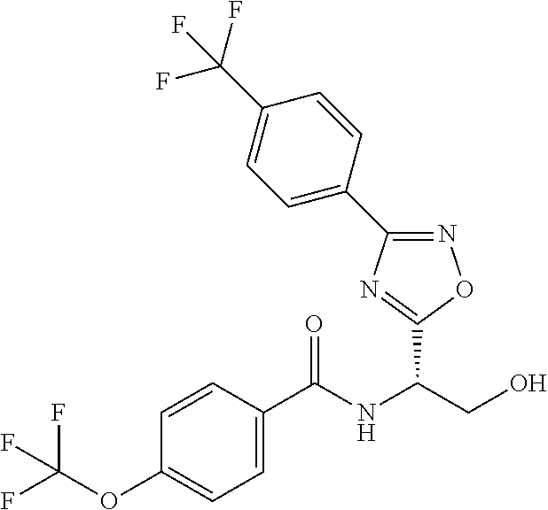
C(NC(CO)C1=NC(C2=CC=C(C(F)(F)F)C=C2)=NO1)(=O)C1=CC=C(OC(F)(F)F)C=C1
